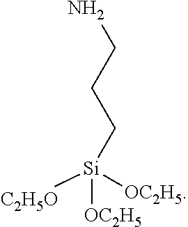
NCCC[Si]([C2H5O])([OC2H5])[OC2H5]
